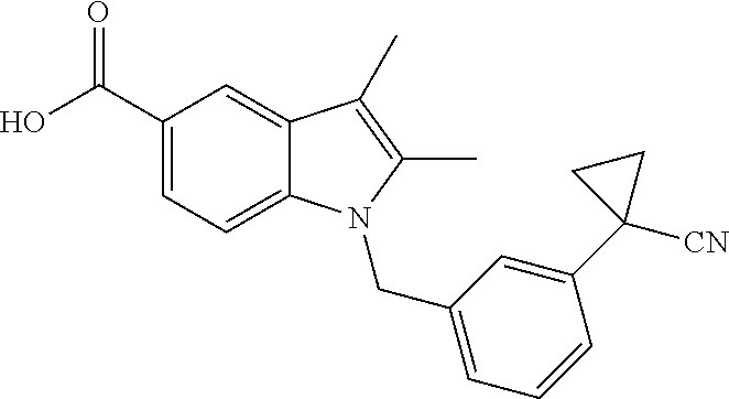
C1=CC=C(CN2C3=CC=C(C(O)=O)C=C3C(C)=C2C)C=C1C1([CN])CC1
